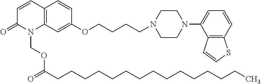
C1=CC2=C(N(COC(=O)CCCCCCCCCCCCCCC)C1=O)C=C(OCCCCN1CCN(C3=CC=CC4=C3C=CS4)CC1)C=C2
